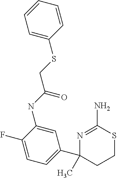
C1=C(NC(CSC2=CC=CC=C2)=O)C(F)=CC=C1C1(C)CCSC(N)=N1
